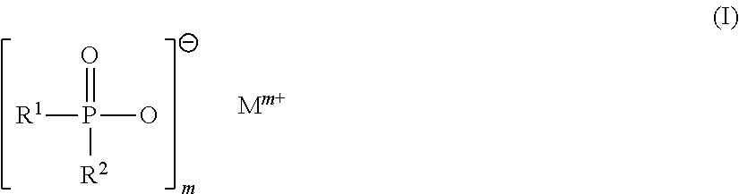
[R1]P(=O)(O)[R2]
